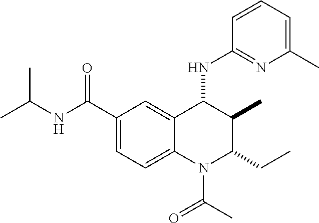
C(C1=CC=C2C(=C1)C(NC1=NC(C)=CC=C1)C(C)C(CC)N2C(=O)C)(=O)NC(C)C
